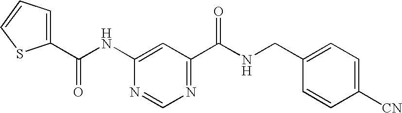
C1(C(NC2=CC(C(NCC3=CC=C([CN])C=C3)=O)=NC=N2)=O)=CC=CS1
